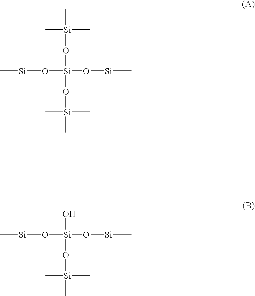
C[Si](O[Si](O[Si]C)(O[Si](C)(C)C)O[Si](C)(C)C)(C)C.C[Si](O[Si](O[Si]C)(O)O[Si](C)(C)C)(C)C
